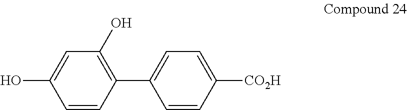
C1=CC(C2=CC=C([CO2H])C=C2)=C(O)C=C1O
